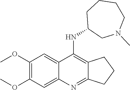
COC1=C(OC)C=C2C(=C1)C(NC1CN(C)CCCC1)=C1C(=N2)CCC1
